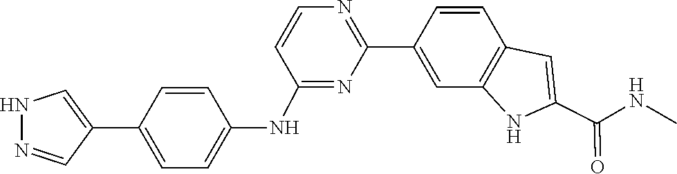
C1=CN=C(C2=CC3=C(C=C2)C=C(C(=O)NC)N3)N=C1NC1=CC=C(C2=CNN=C2)C=C1
